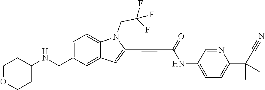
FC(CN1C2=CC=C(CNC3CCOCC3)C=C2C=C1C#CC(=O)NC1=CC=C(C(C)(C)C#N)N=C1)(F)F
